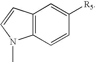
C12=C(C=CC([R5])=C1)N(C)C=C2
